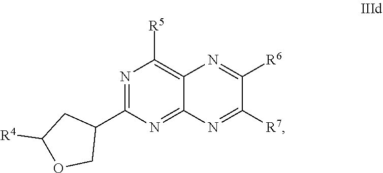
N1=C(C2CC([R4])OC2)N=C2C(=C1[R5])N=C([R6])C([R7])=N2
